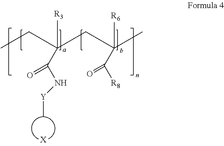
[X].C([R8])(=O)C(CC(C(=O)N[Y]C)(CC)[R3])(C)[R6]
